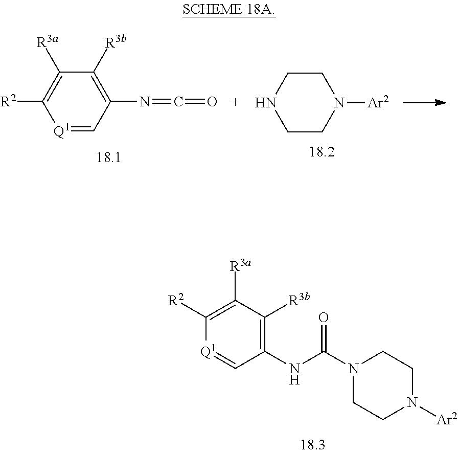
C1CN([Ar2])CCN1.[Q1]1=CC(N=C=O)=C([R3b])C([R3a])=C1[R2].[Q1]1=CC(NC(N2CCN([Ar2])CC2)=O)=C([R3b])C([R3a])=C1[R2]
